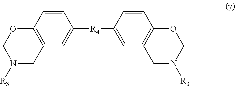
C1=CC2=C(C=C1[R4]C1=CC3=C(C=C1)OCN([R3])C3)CN([R3])CO2
